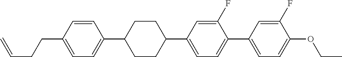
C1=CC(CCC=C)=CC=C1C1CCC(C2=CC=C(C3=CC=C(OCC)C(F)=C3)C(F)=C2)CC1
